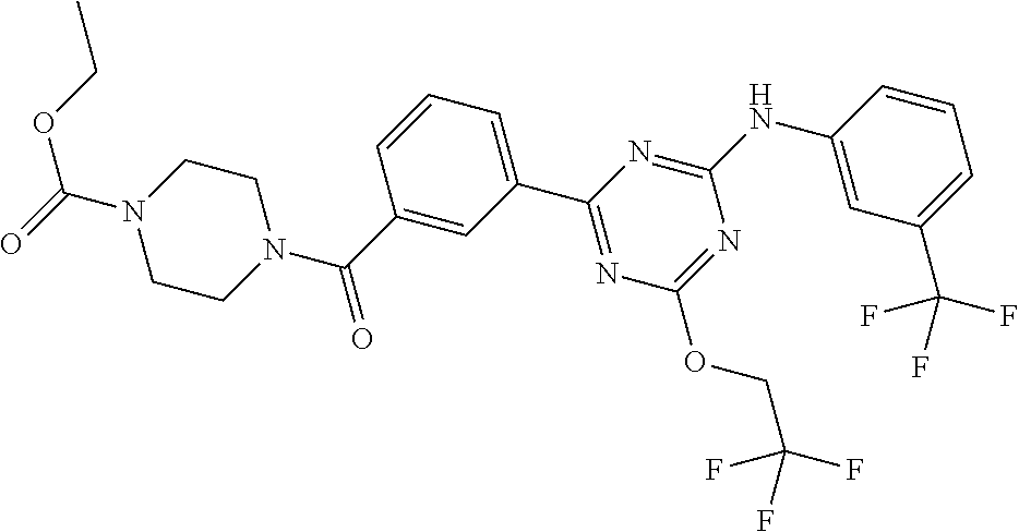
N1=C(NC2=CC(C(F)(F)F)=CC=C2)N=C(OCC(F)(F)F)N=C1C1=CC=CC(C(=O)N2CCN(C(=O)OCC)CC2)=C1
